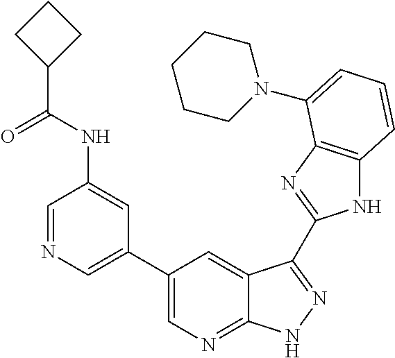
C1(C2=CN=CC(NC(C3CCC3)=O)=C2)=CN=C2C(=C1)C(C1=NC3=C(N1)C=CC=C3N1CCCCC1)=NN2
